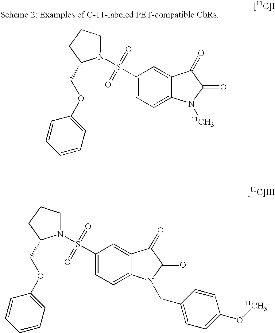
C1(S(N2CCCC2COC2=CC=CC=C2)(=O)=O)=CC=C2C(=C1)C(=O)C(=O)N2[11CH3].C1(S(N2CCCC2COC2=CC=CC=C2)(=O)=O)=CC=C2C(=C1)C(=O)C(=O)N2CC1=CC=C(O[11CH3])C=C1
